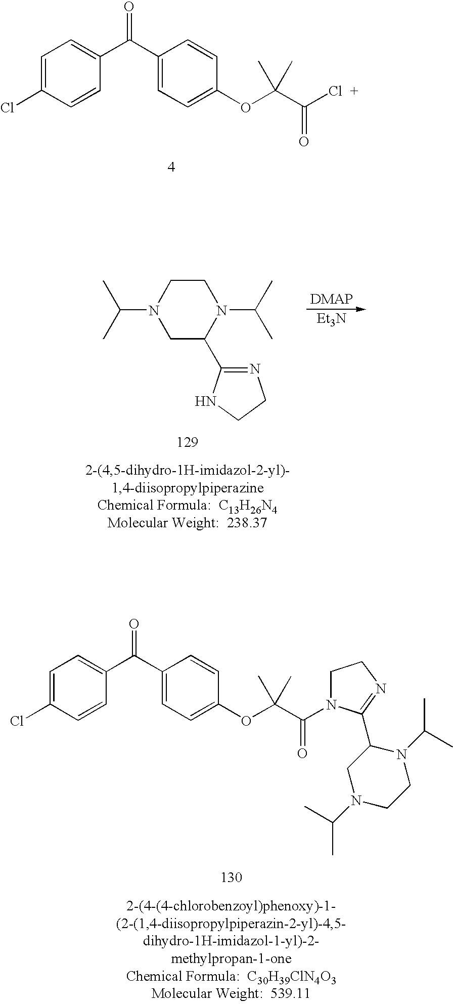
C1=C(Cl)C=CC(C(C2=CC=C(OC(C(=O)N3CCN=C3C3CN(C(C)C)CCN3C(C)C)(C)C)C=C2)=O)=C1.C1=C(Cl)C=CC(C(C2=CC=C(OC(C(Cl)=O)(C)C)C=C2)=O)=C1.C1C(C2=NCCN2)N(C(C)C)CCN1C(C)C.[Et3N]
